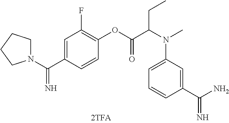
N1(C(C2=CC(F)=C(OC(C(N(C)C3=CC=CC(C(N)=N)=C3)CC)=O)C=C2)=N)CCCC1
